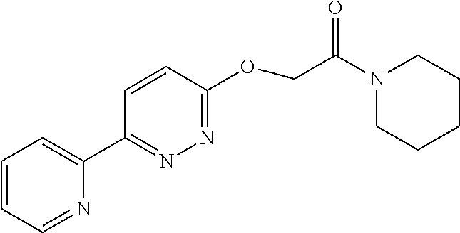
C1=CC=NC(C2=NN=C(OCC(N3CCCCC3)=O)C=C2)=C1
